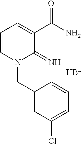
C1=CN(CC2=CC(Cl)=CC=C2)C(=N)C(C(N)=O)=C1.Br
